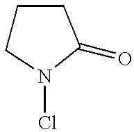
C1CN(Cl)C(=O)C1
